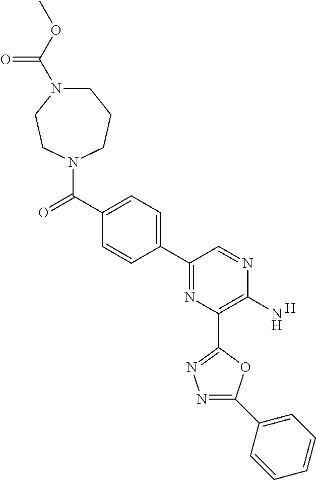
C1(N)=C(C2=NN=C(C3=CC=CC=C3)O2)N=C(C2=CC=C(C(=O)N3CCCN(C(OC)=O)CC3)C=C2)C=N1.[H]
